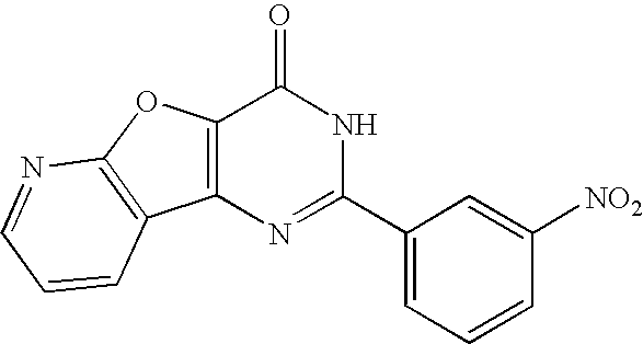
C1=NC2=C(C=C1)C1=C(O2)C(=O)NC(C2=CC=CC([NO2])=C2)=N1
